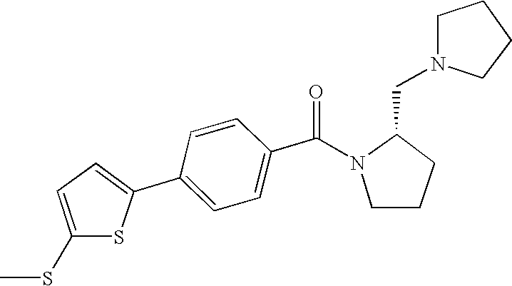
C1=CC(C(N2CCCC2CN2CCCC2)=O)=CC=C1C1=CC=C(SC)S1
